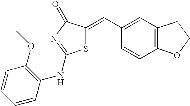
C12=C(C=C(C=C3SC(NC4=C(OC)C=CC=C4)=NC3=O)C=C1)CCO2
